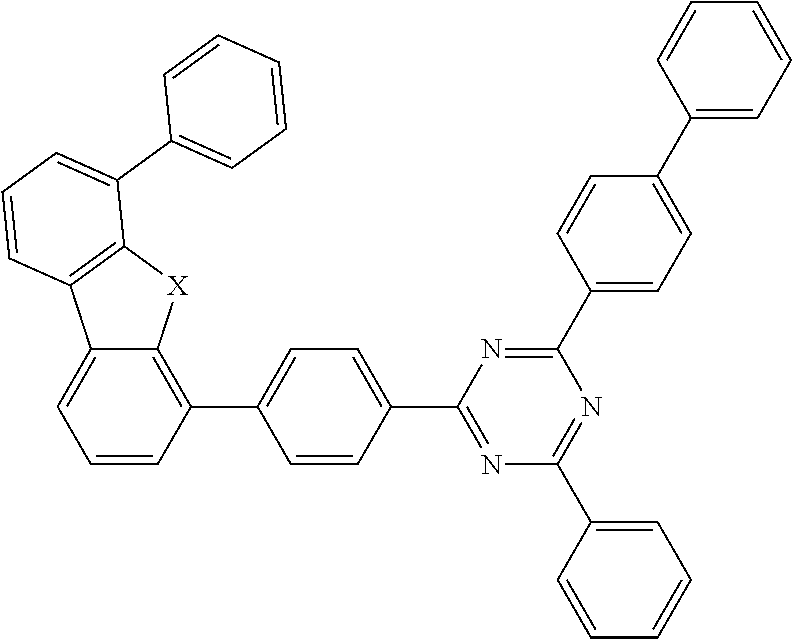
C1(C2=C3C(=CC=C2)C2=C([X]3)C(C3=CC=CC=C3)=CC=C2)=CC=C(C2=NC(C3=CC=CC=C3)=NC(C3=CC=C(C4=CC=CC=C4)C=C3)=N2)C=C1
